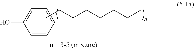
C1=CC=CC=C1O.CCCCCCCC
